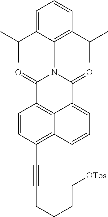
C1=CC2=C3C(=C1C#CCCCC[OTos])C=CC=C3C(=O)N(C1=C(C(C)C)C=CC=C1C(C)C)C2=O
